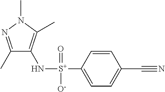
C1(C)=NN(C)C(C)=C1N[S+](C1=CC=C(C#N)C=C1)(=O)[O-]
